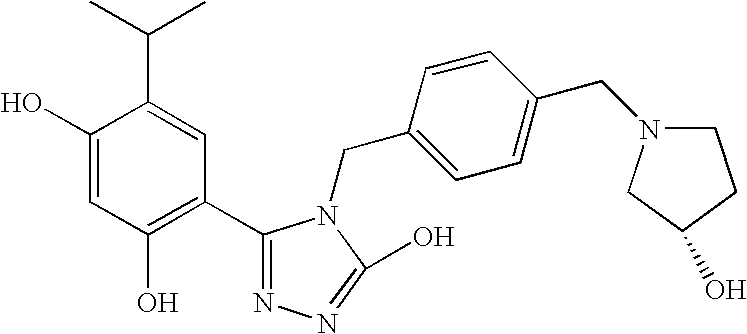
C1(O)=CC(O)=C(C2=NN=C(O)N2CC2=CC=C(CN3CCC(O)C3)C=C2)C=C1C(C)C
